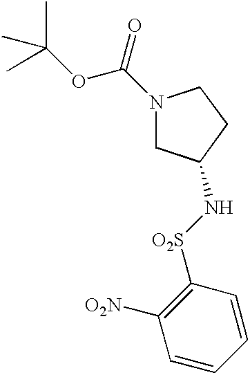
N1(C(=O)OC(C)(C)C)CC(N[O2S]C2=C([O2N])C=CC=C2)CC1
